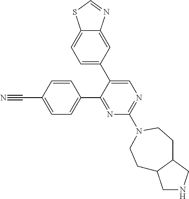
C1=C(C#N)C=CC(C2=NC(N3CCC4CNCC4CC3)=NC=C2C2=CC=C3C(=C2)N=CS3)=C1
